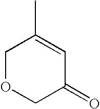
C1OCC(=O)C=C1C
